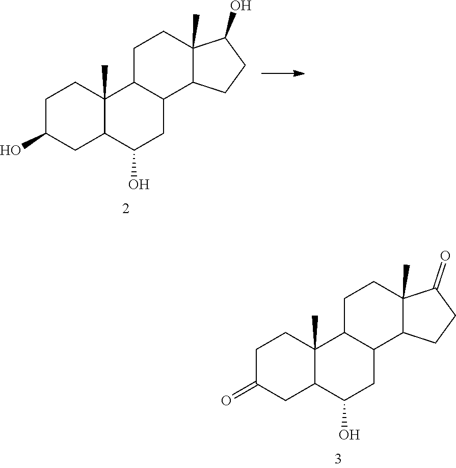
C1C(=O)CC2C(C)(C1)C1C(CC2O)C2C(C)(CC1)C(=O)CC2.C1C(O)CC2C(C)(C1)C1C(CC2O)C2C(C)(CC1)C(O)CC2
